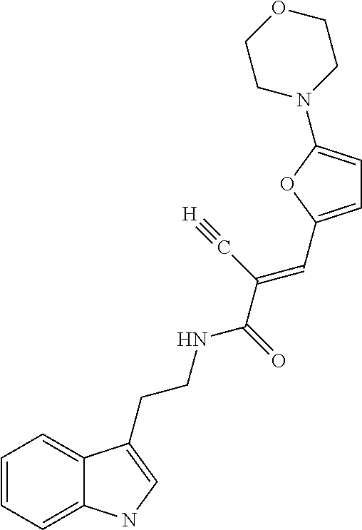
C1=CC=C2C(=C1)C(CCNC(C(=CC1=CC=C(N3CCOCC3)O1)C#[H])=O)=CN2
